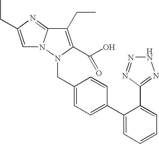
C(C1=CC=C(C2=CC=CC=C2C2=NNN=N2)C=C1)N1C(C(O)=O)=C(CC)C2=NC(CC)=CN12
